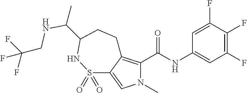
N1(C)C(C(=O)NC2=CC(F)=C(F)C(F)=C2)=C2C(=C1)S(=O)(=O)NC(C(C)NCC(F)(F)F)CC2
